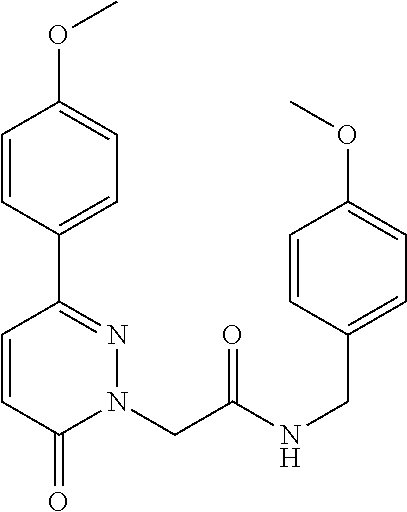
C1=CC(C2=NN(CC(NCC3=CC=C(OC)C=C3)=O)C(=O)C=C2)=CC=C1OC
